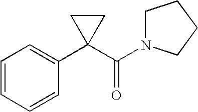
C1=CC=CC(C2(C(N3CCCC3)=O)CC2)=C1
